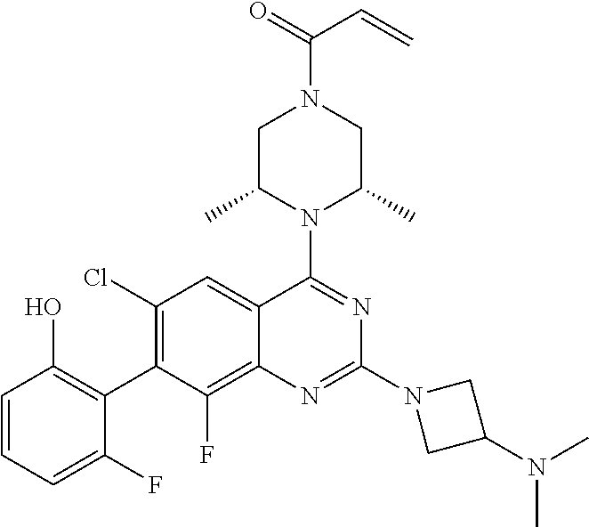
C1=CC=C(F)C(C2=C(Cl)C=C3C(=C2F)N=C(N2CC(N(C)C)C2)N=C3N2C(C)CN(C(=O)C=C)CC2C)=C1O
